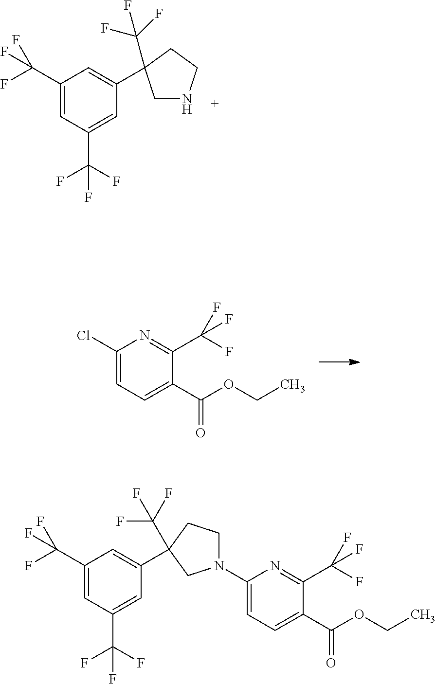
C1(C(F)(F)F)=CC(C(F)(F)F)=CC(C2(C(F)(F)F)CNCC2)=C1.C1(Cl)=CC=C(C(OCC)=O)C(C(F)(F)F)=N1.C1(N2CCC(C(F)(F)F)(C3=CC(C(F)(F)F)=CC(C(F)(F)F)=C3)C2)=CC=C(C(OCC)=O)C(C(F)(F)F)=N1
